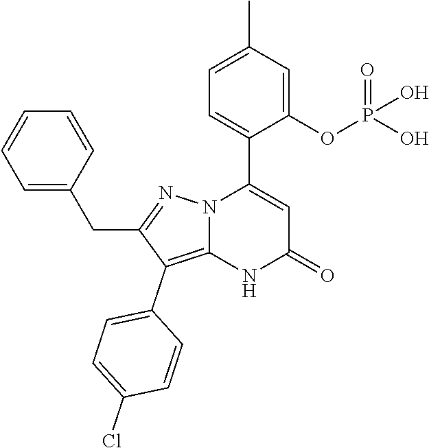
C1(OP(O)(=O)O)=CC(C)=CC=C1C1=CC(=O)NC2=C(C3=CC=C(Cl)C=C3)C(CC3=CC=CC=C3)=NN12
